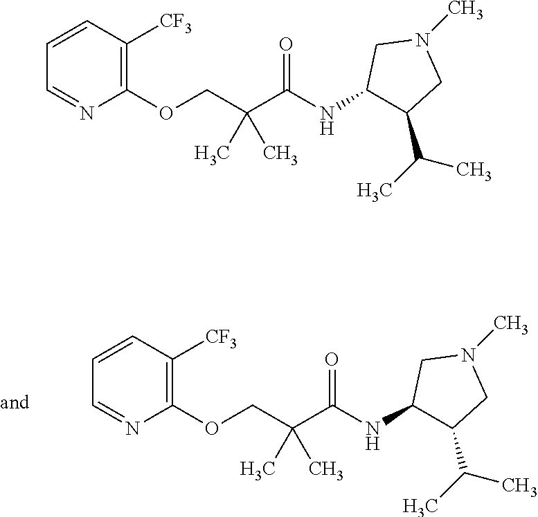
C1=CC=NC(OCC(C(NC2C(C(C)C)CN(C)C2)=O)(C)C)=C1[CF3].C1=CC=NC(OCC(C(NC2C(C(C)C)CN(C)C2)=O)(C)C)=C1[CF3]
